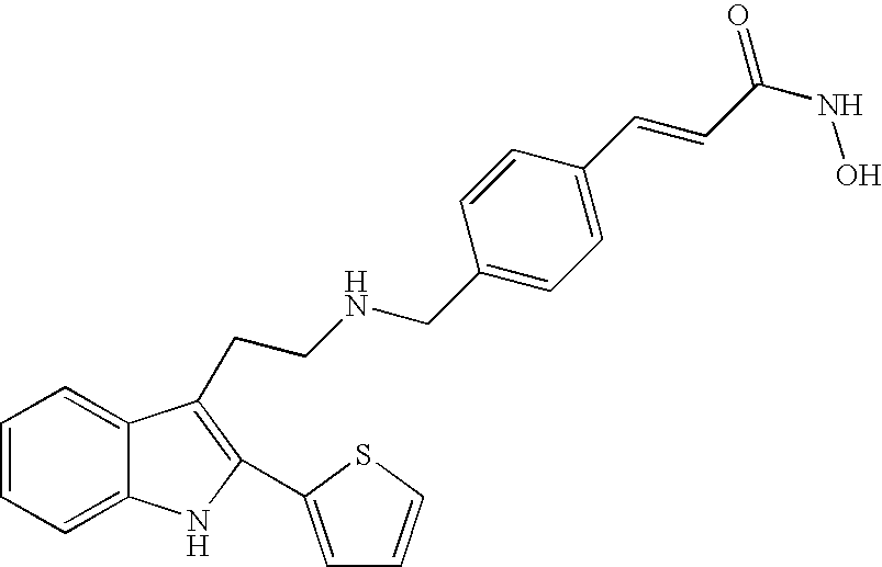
C1=CC=C2C(=C1)C(CCNCC1=CC=C(C=CC(NO)=O)C=C1)=C(C1=CC=CS1)N2
